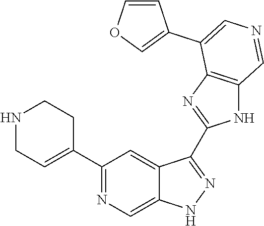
C1(C2=CCNCC2)=NC=C2C(=C1)C(C1=NC3=C(N1)C=NC=C3C1=COC=C1)=NN2
